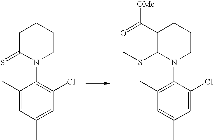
C1(C)=CC(C)=CC(Cl)=C1N1CCCCC1=S.C1(C)=C(N2CCCC(C(=O)[OMe])C2SC)C(Cl)=CC(C)=C1
